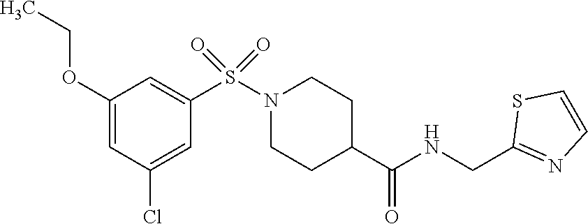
C1(OCC)=CC(Cl)=CC(S(N2CCC(C(NCC3=NC=CS3)=O)CC2)(=O)=O)=C1
